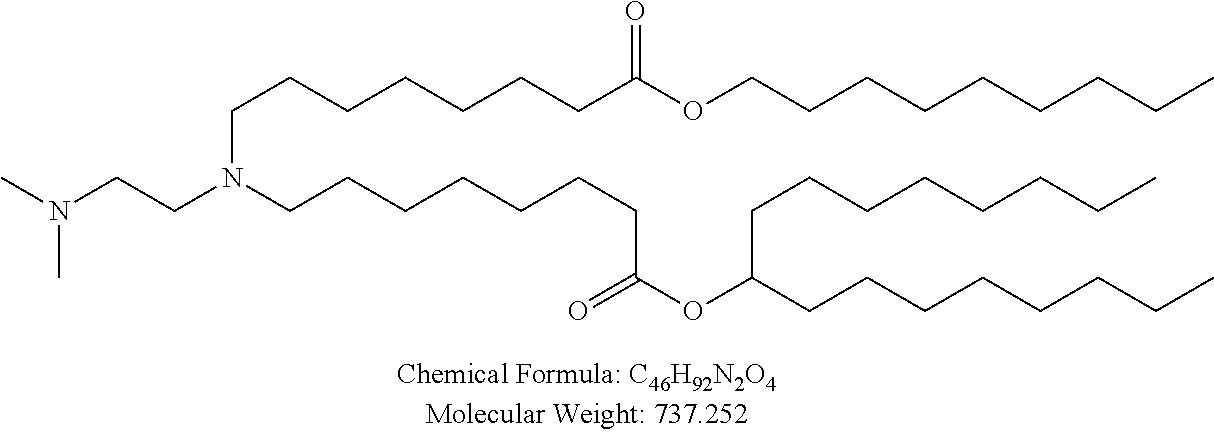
CN(CCN(CCCCCCCC(=O)OC(CCCCCCCC)CCCCCCCC)CCCCCCCC(OCCCCCCCCC)=O)C
